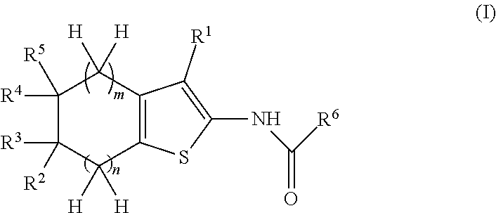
C1([H])([H])C([R2])([R3])C([R4])([R5])C([H])([H])C2=C1SC(NC([R6])=O)=C2[R1]
